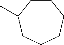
C1CC(C)CCCC1
